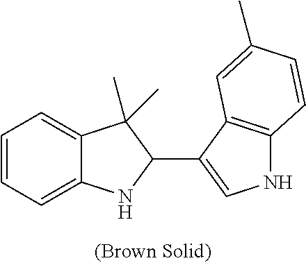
C12=CC=CC=C1NC(C1=CNC3=C1C=C(C)C=C3)C2(C)C
